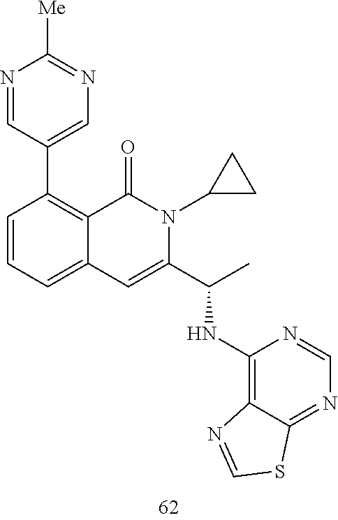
N1=CC(C2=C3C(=CC=C2)C=C(C(NC2=C4C(=NC=N2)SC=N4)C)N(C2CC2)C3=O)=CN=C1[Me]
